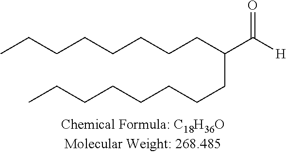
CCCCCCCCC(C([H])=O)CCCCCCCC
